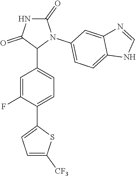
C1=C(F)C(C2=CC=C([CF3])S2)=CC=C1C1N(C2=CC=C3C(=C2)N=CN3)C(=O)NC1=O
